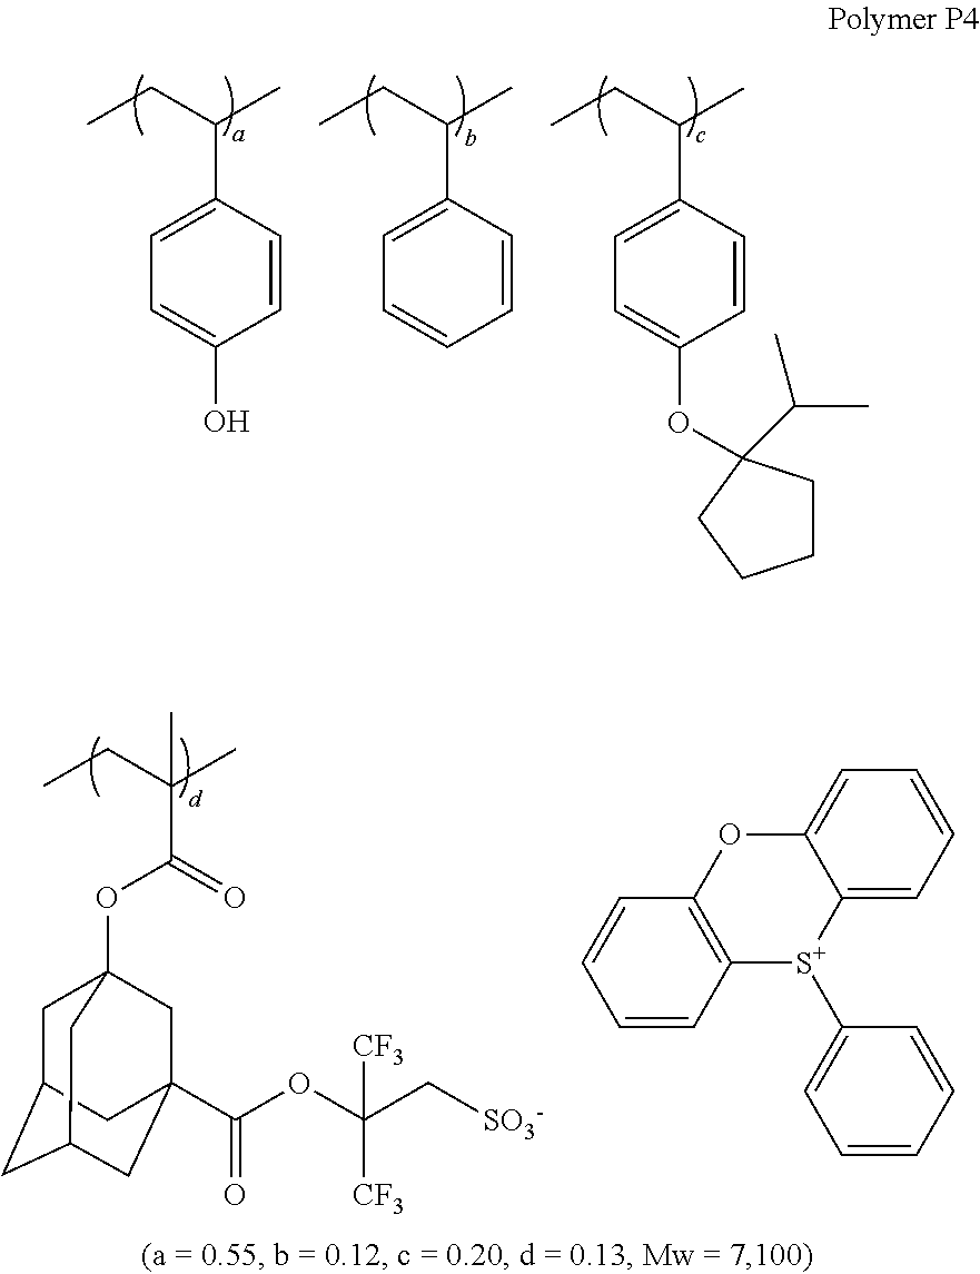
O(C(C[SO3-])([CF3])[CF3])C(C12CC3(OC(=O)C(CC)(C)C)CC(CC(C1)C3)C2)=O.C1=CC2=C(C=C1)OC1=CC=CC=C1[S+]2C1=CC=CC=C1.C1(C(CC)C)=CC=C(OC2(C(C)C)CCCC2)C=C1.C1(C(CC)C)=CC=C(O)C=C1.C1(C(CC)C)=CC=CC=C1
